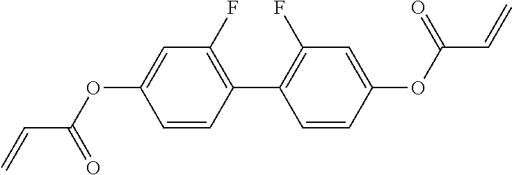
C1=CC(C2=C(F)C=C(OC(=O)C=C)C=C2)=C(F)C=C1OC(C=C)=O
